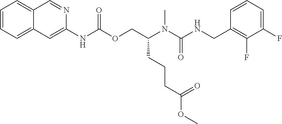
C1=CC(CNC(N(C(COC(NC2=CC3=CC=CC=C3C=N2)=O)CCCC(OC)=O)C)=O)=C(F)C(F)=C1
